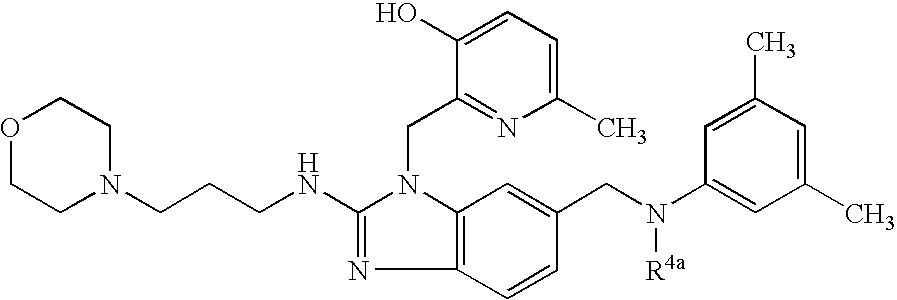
O1CCN(CCCNC2=NC3=C(N2CC2=NC(C)=CC=C2O)C=C(CN([R4a])C2=CC(C)=CC(C)=C2)C=C3)CC1
